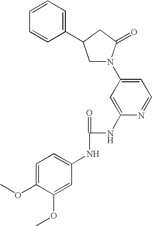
C1N(C2=CC=NC(NC(=O)NC3=CC=C(OC)C(OC)=C3)=C2)C(=O)CC1C1=CC=CC=C1
